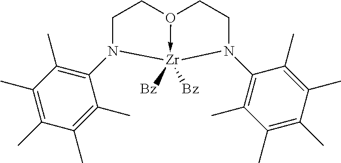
C1CO2->[Zr]([Bz])([Bz])(N1C1=C(C)C(C)=C(C)C(C)=C1C)N(C1=C(C)C(C)=C(C)C(C)=C1C)CC2
